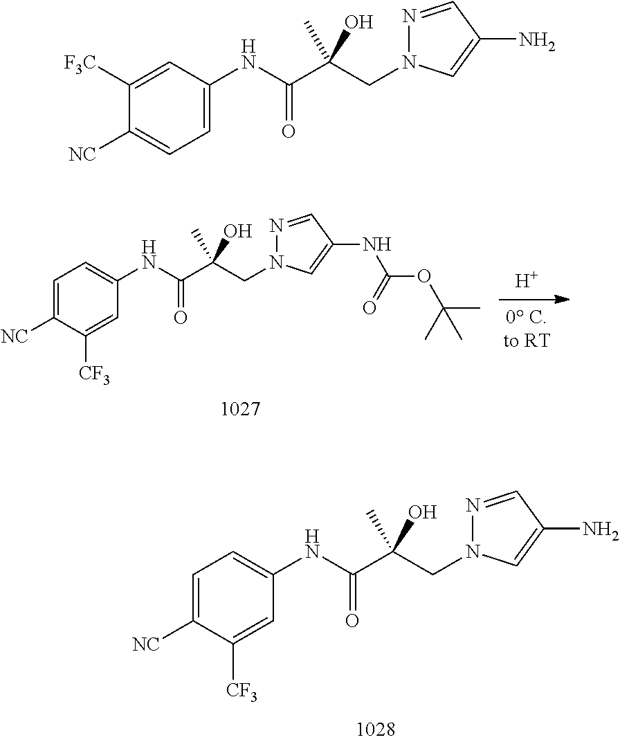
[H].C1=C([CF3])C([NC])=CC=C1NC(C(CN1N=CC(NC(OC(C)(C)C)=O)=C1)(O)C)=O.C1=C([CF3])C([NC])=CC=C1NC(C(CN1N=CC(N)=C1)(O)C)=O.C1=C(NC(C(CN2N=CC(N)=C2)(O)C)=O)C=C([F3C])C([NC])=C1
